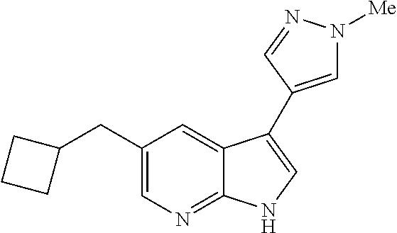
C1=C(CC2CCC2)C=C2C(=N1)NC=C2C1=CN([Me])N=C1
